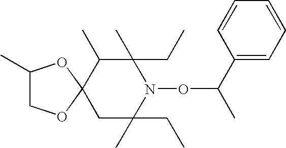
C1(CC)(C)C(C)C2(CC(CC)(C)N1OC(C)C1=CC=CC=C1)OCC(C)O2
